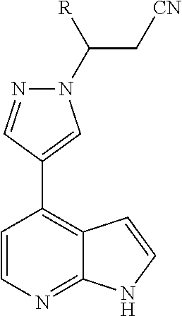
C1=CC(C2=CN(C(C[CN])[R])N=C2)=C2C(=N1)NC=C2
